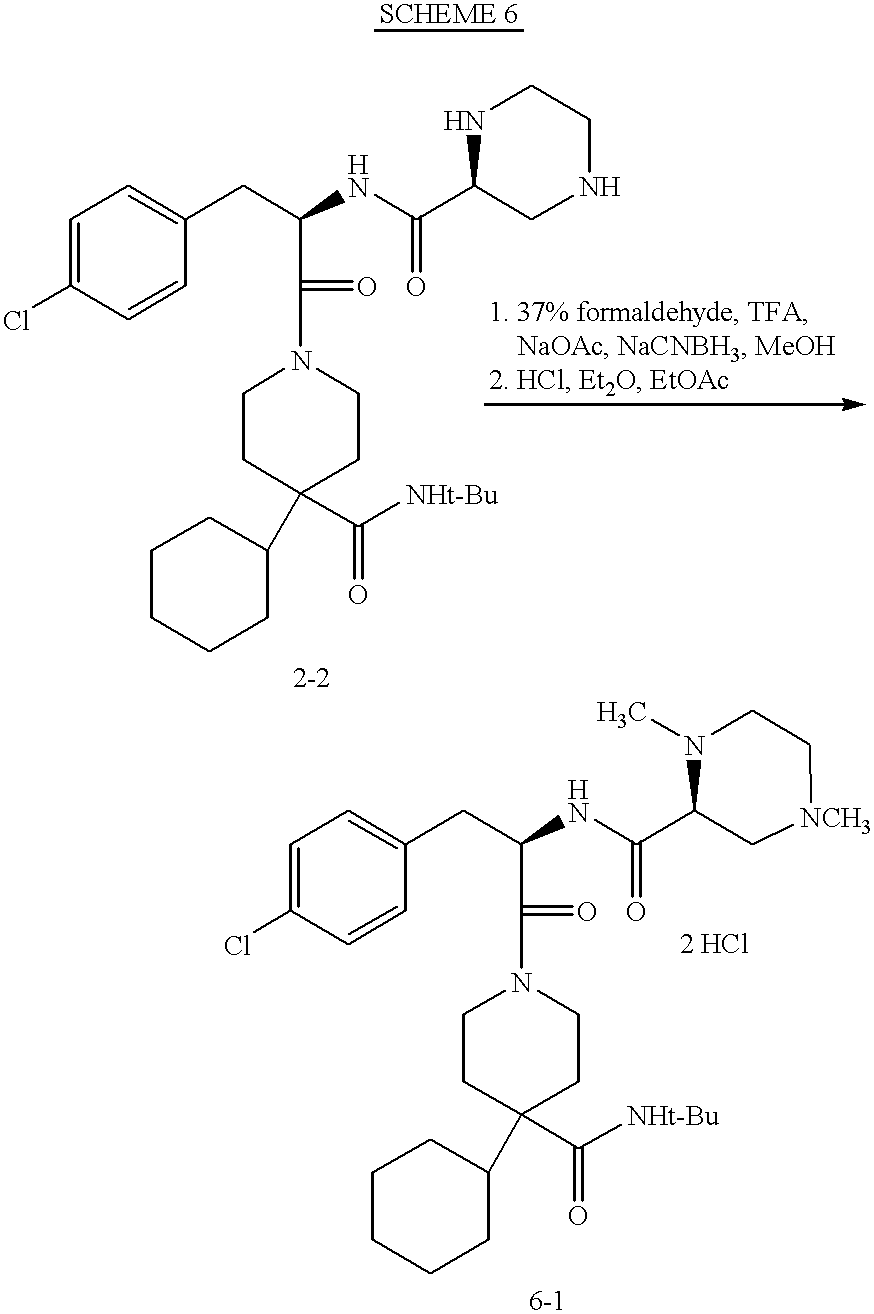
C1=C(Cl)C=CC(CC(C(=O)N2CCC(C([NHt-Bu])=O)(C3CCCCC3)CC2)NC(C2CNCCN2)=O)=C1.C1=C(Cl)C=CC(CC(C(=O)N2CCC(C([NHt-Bu])=O)(C3CCCCC3)CC2)NC(C2C[NCH3]CCN2C)=O)=C1
